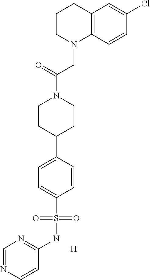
C12=C(C=CC(Cl)=C1)N(CC(=O)N1CCC(C3=CC=C(S(NC4=NC=NC=C4)(=O)=O)C=C3)CC1)CCC2.[H]
